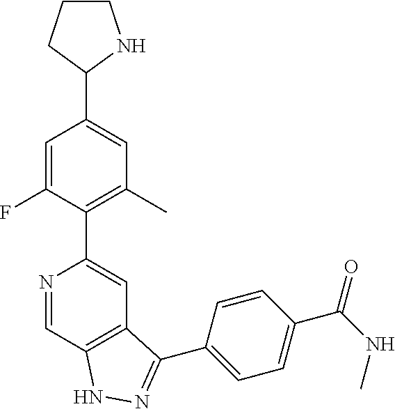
N1=CC2=C(C=C1C1=C(C)C=C(C3NCCC3)C=C1F)C(C1=CC=C(C(NC)=O)C=C1)=NN2
